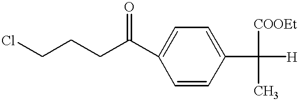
C1(C(CCCCl)=O)=CC=C(C([COOEt])(C)[H])C=C1
